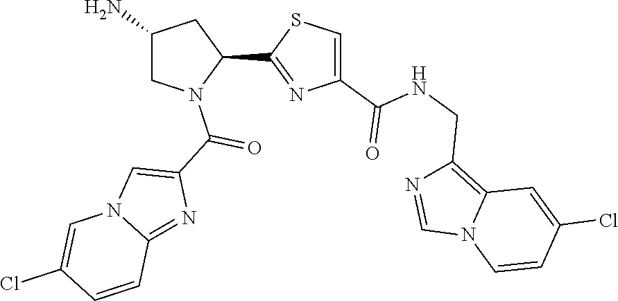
C1(C2=NC(C(NCC3=C4N(C=N3)C=CC(Cl)=C4)=O)=CS2)CC(N)CN1C(C1=CN2C(=N1)C=CC(Cl)=C2)=O
